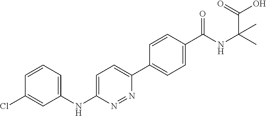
C1=CC=C(NC2=CC=C(C3=CC=C(C(NC(C(O)=O)(C)C)=O)C=C3)N=N2)C=C1Cl
